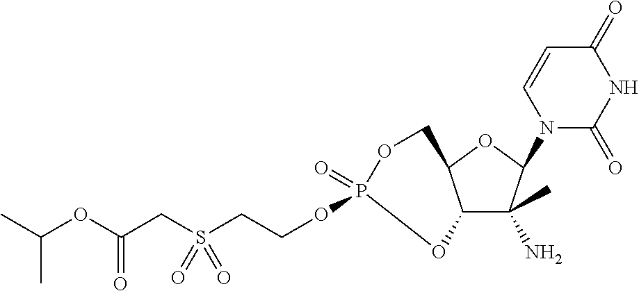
C12C(C)(N)C(N3C(=O)NC(=O)C=C3)OC1COP(=O)(OCCS(CC(OC(C)C)=O)(=O)=O)O2
